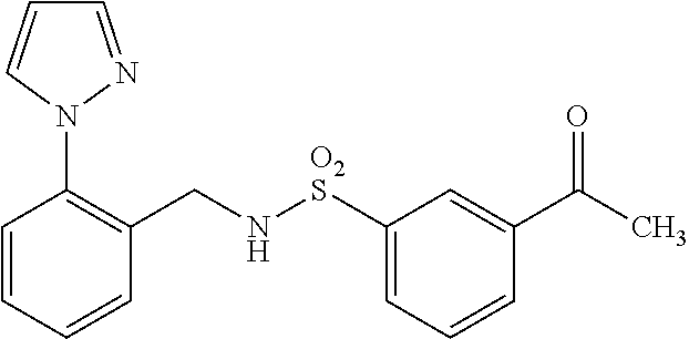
C1=CC=CC(CN[O2S]C2=CC=CC(C(C)=O)=C2)=C1N1N=CC=C1
